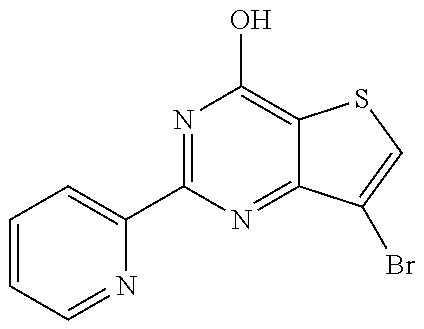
C1=CC=NC(C2=NC(O)=C3C(=N2)C(Br)=CS3)=C1
